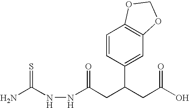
NC(NNC(CC(CC(O)=O)C1=CC2=C(C=C1)OCO2)=O)=S
